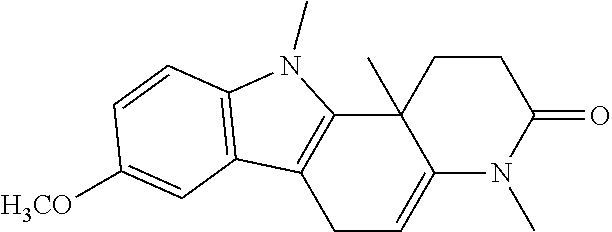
C1C=C2C(C)(C3=C1C1=C(N3C)C=CC([H3CO])=C1)CCC(=O)N2C
